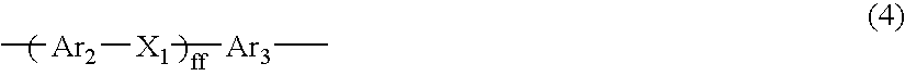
C[Ar2][X1][Ar3]C
